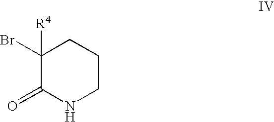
C1(Br)([R4])C(=O)NCCC1
